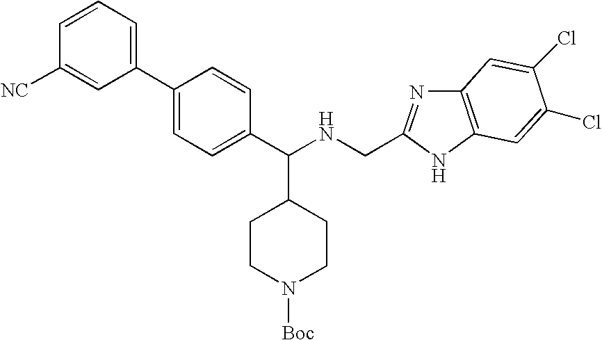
C1=CC([NC])=CC(C2=CC=C(C(NCC3=NC4=C(N3)C=C(Cl)C(Cl)=C4)C3CCN([Boc])CC3)C=C2)=C1
